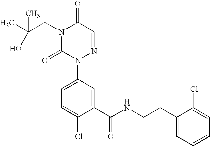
CC(CN1C(=O)N(C2=CC=C(Cl)C(C(NCCC3=CC=CC=C3Cl)=O)=C2)N=CC1=O)(C)O
